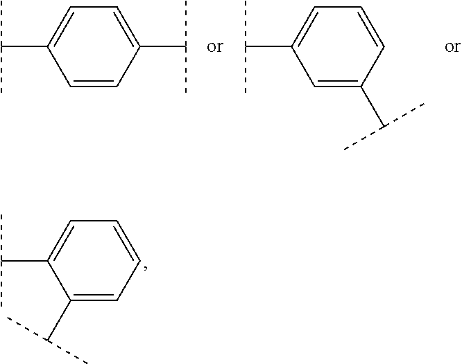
C1=CC=C(C(C)C)C(C(C)C)=C1.CC(C)C1=CC=C(C(C)C)C=C1.CC(C)C1=CC=CC(C(C)C)=C1
